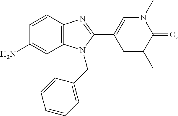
NC1=CC2=C(C=C1)N=C(C1=CN(C)C(=O)C(C)=C1)N2CC1=CC=CC=C1
